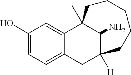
C1(O)=CC=C2C(=C1)C1(C)C(N)C([H])(C2)CCCCC1
